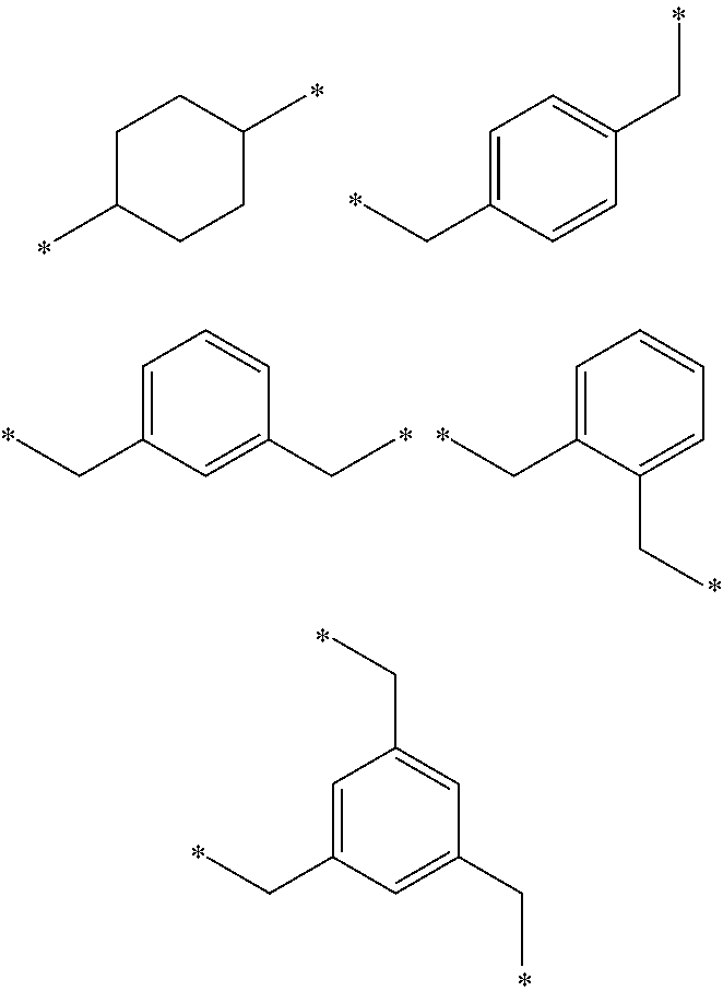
C1C(C)CCC(C)C1.C1=C(CC)C=CC(CC)=C1.C1=C(CC)C(CC)=CC=C1.C1=C(CC)C=C(CC)C=C1.C1=C(CC)C=C(CC)C=C1CC
